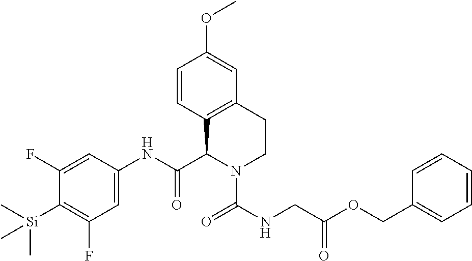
C1=CC2=C(C=C1OC)CCN(C(NCC(OCC1=CC=CC=C1)=O)=O)C2C(NC1=CC(F)=C([Si](C)(C)C)C(F)=C1)=O
